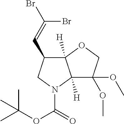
C(OC(=O)N1CC(C=C(Br)Br)C2([H])C1([H])C(OC)(OC)CO2)(C)(C)C
